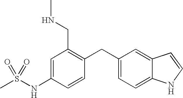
C1=C(NS(C)(=O)=O)C=CC(CC2=CC=C3C(=C2)C=CN3)=C1CNC
